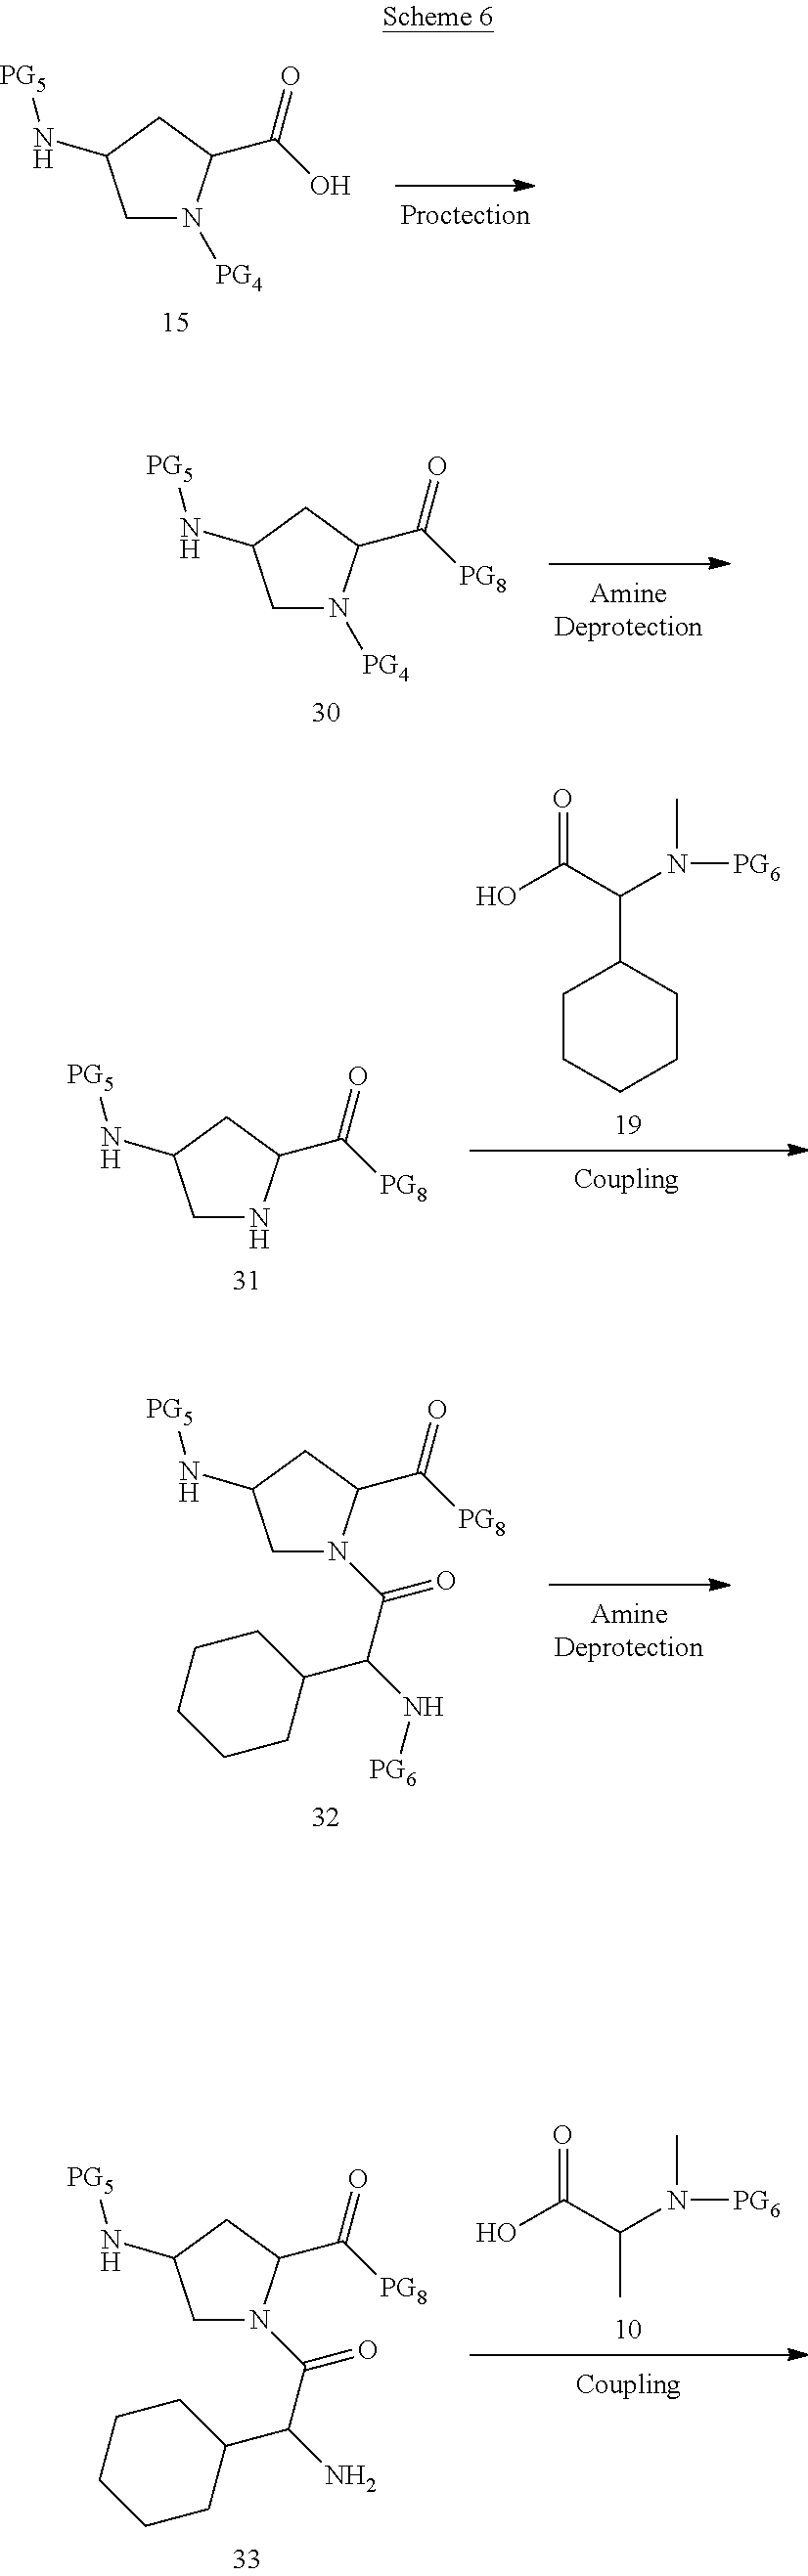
C1N([PG4])C(C(O)=O)CC1N[PG5].C1N([PG4])C(C([PG8])=O)CC1N[PG5].C1CCCCC1C(N(C)[PG6])C(O)=O.C1NC(C([PG8])=O)CC1N[PG5].C1C(N[PG5])CC(C([PG8])=O)N1C(C(N[PG6])C1CCCCC1)=O.CC(N(C)[PG6])C(O)=O.C1C(N[PG5])CC(C([PG8])=O)N1C(C(N)C1CCCCC1)=O
